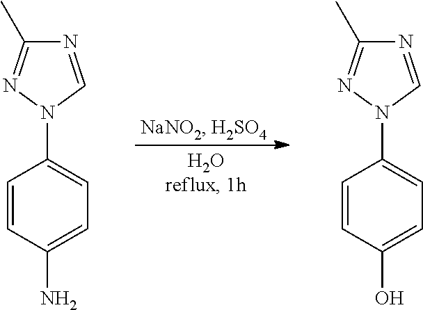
N1=CN(C2=CC=C(N)C=C2)N=C1C.N1=CN(C2=CC=C(O)C=C2)N=C1C
